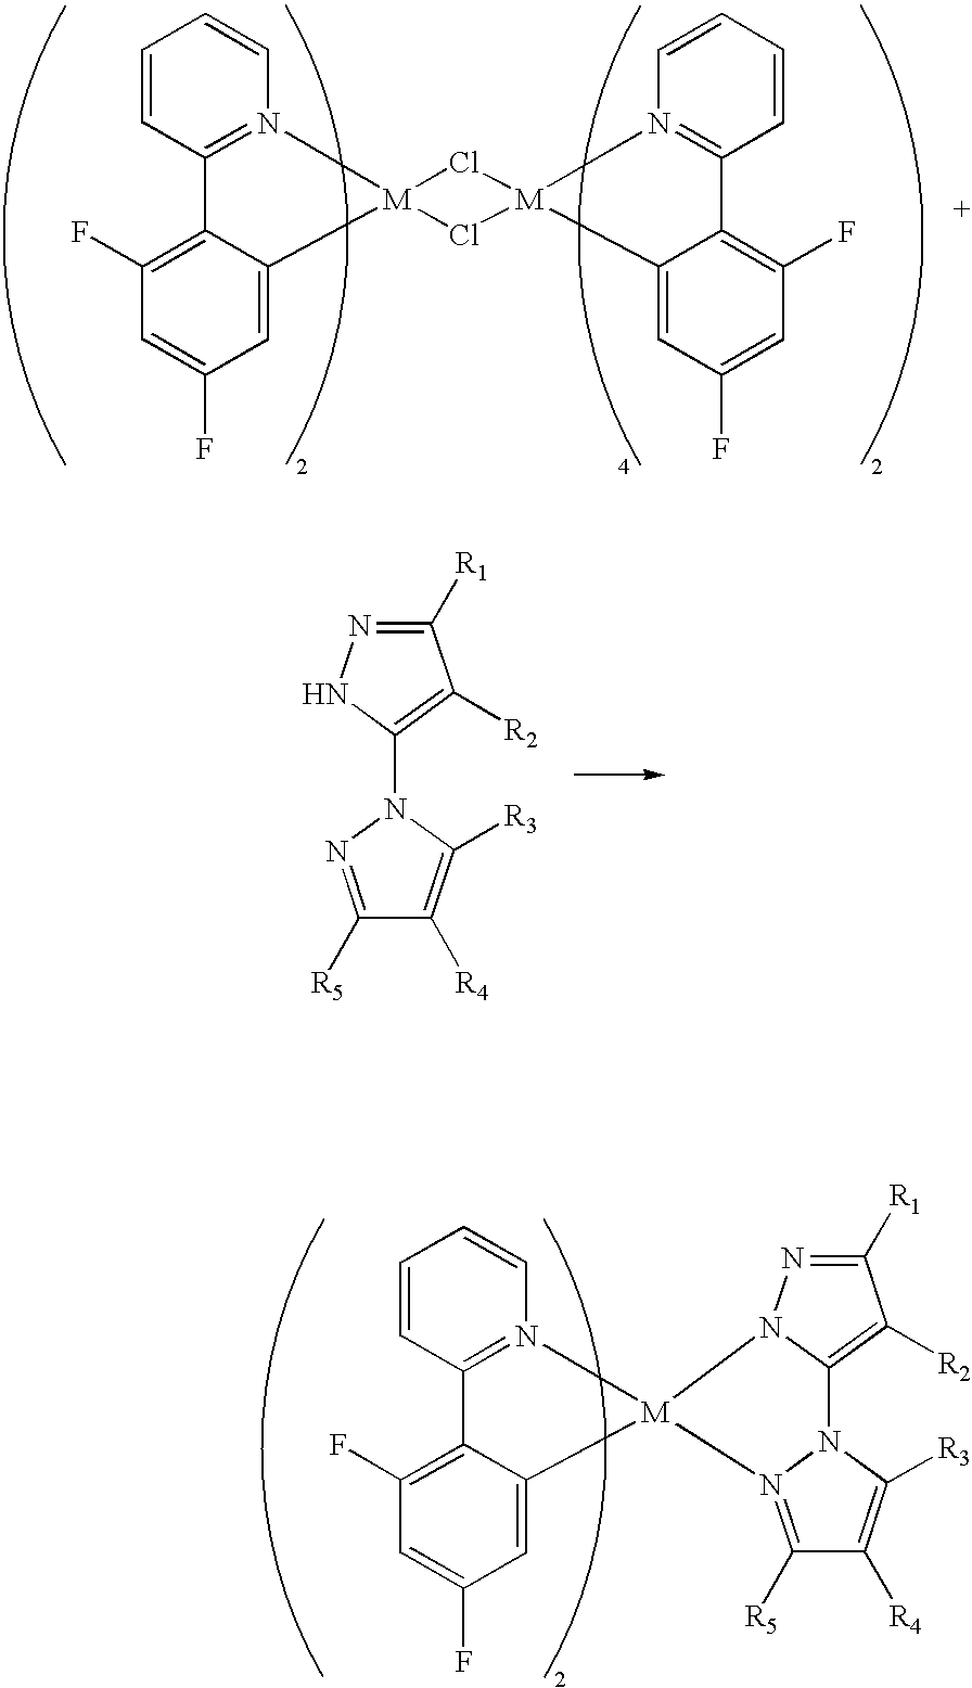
C1=CC=CN2=C1C1=C(F)C=C(F)C=C1[M]21Cl[M]2(N3=C(C=CC=C3)C3=C(F)C=C(F)C=C32)Cl1.N1=C([R1])C([R2])=C(N2C([R3])=C([R4])C([R5])=N2)N1.C1=CC=CN2=C1C1=C(F)C=C(F)C=C1[M]21N2N=C([R1])C([R2])=C2N2C([R3])=C([R4])C([R5])=N12
